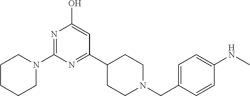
C1CCCN(C2=NC(O)=CC(C3CCN(CC4=CC=C(NC)C=C4)CC3)=N2)C1
